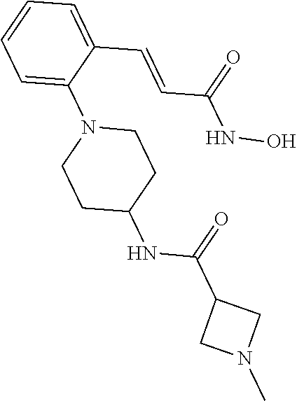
C1=C(C=CC(NO)=O)C(N2CCC(NC(=O)C3CN(C)C3)CC2)=CC=C1
